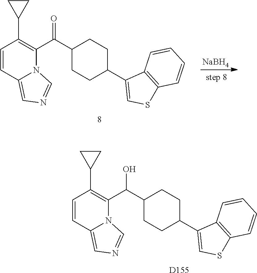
[NaBH4].C1=CC2=CN=CN2C(C(C2CCC(C3=CSC4=C3C=CC=C4)CC2)=O)=C1C1CC1.C1=CC2=CN=CN2C(C(C2CCC(C3=CSC4=C3C=CC=C4)CC2)O)=C1C1CC1.[D155]
